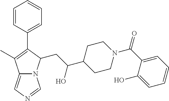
C12=CN=CN1C(CC(C1CCN(C(C3=CC=CC=C3O)=O)CC1)O)C(C1=CC=CC=C1)=C2C
